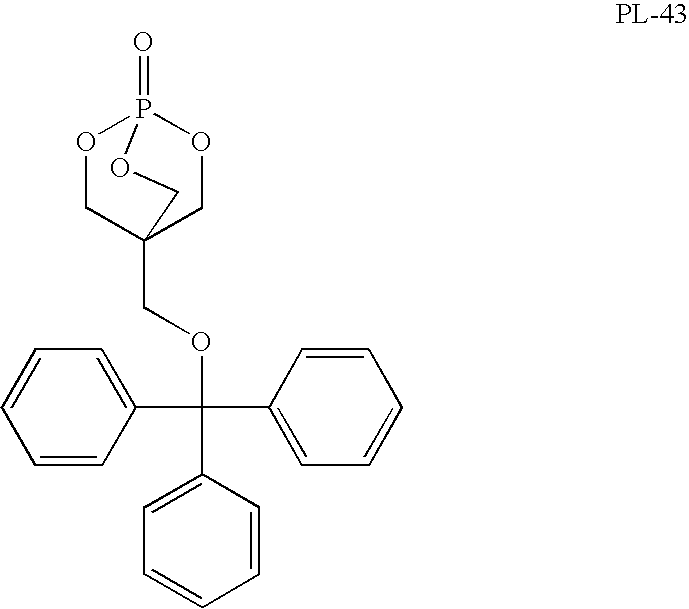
O1CC2(COC(C3=CC=CC=C3)(C3=CC=CC=C3)C3=CC=CC=C3)COP1(=O)OC2
